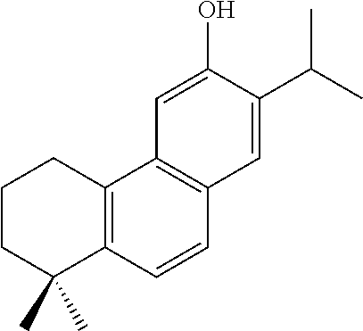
C1CC(C)(C)C2=C(C1)C1=C(C=C2)C=C(C(C)C)C(O)=C1
